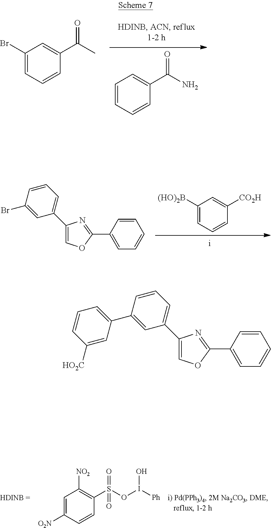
C1(Br)=CC=CC(C(C)=O)=C1.C1=CC=CC(C(N)=O)=C1.C1=CC=C(C2=COC(C3=CC=CC=C3)=N2)C=C1Br.C1([(HO)2B])=CC=CC([CO2H])=C1.O=S(C1=C([NO2])C=C([O2N])C=C1)(OI(O)[Ph])=O.C1=CC=C(C2=COC(C3=CC=CC=C3)=N2)C=C1C1=CC=CC([HO2C])=C1
